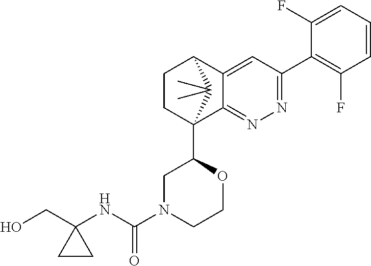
C1(F)=CC=CC(F)=C1C1=NN=C2C(=C1)C1CCC2(C2CN(C(NC3(CO)CC3)=O)CCO2)C1(C)C
